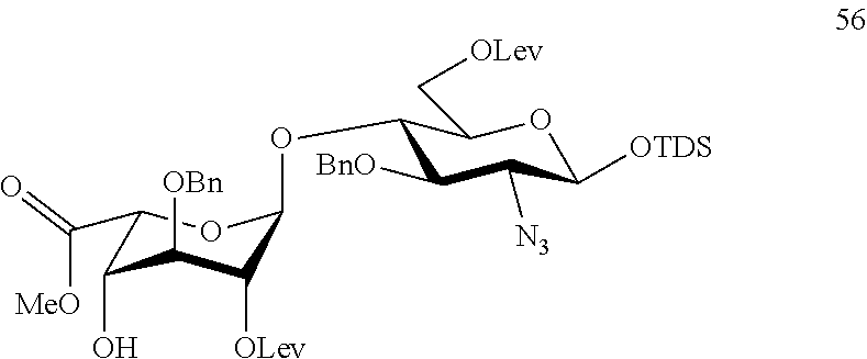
C1(C([MeO])=O)C(O)C([OBn])C([OLev])C(OC2C([BnO])C([N3])C([OTDS])OC2C[OLev])O1
